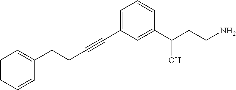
C(C#CC1=CC=CC(C(CCN)O)=C1)CC1=CC=CC=C1
